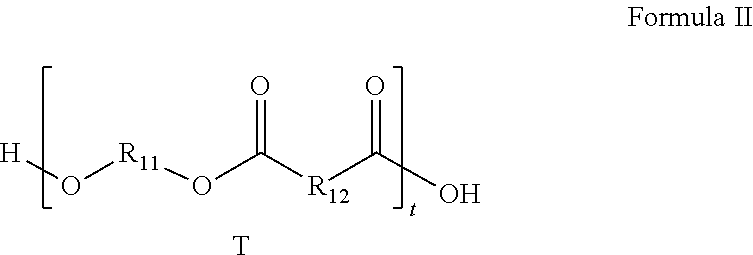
O=C([R12]C(O)=O)O[R11]O[H].[T]
